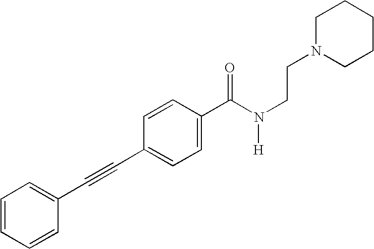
C1=CC=CC(C#CC2=CC=C(C(N([H])CCN3CCCCC3)=O)C=C2)=C1
